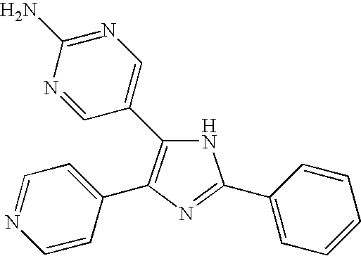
N1C(C2=CN=C(N)N=C2)=C(C2=CC=NC=C2)N=C1C1=CC=CC=C1
